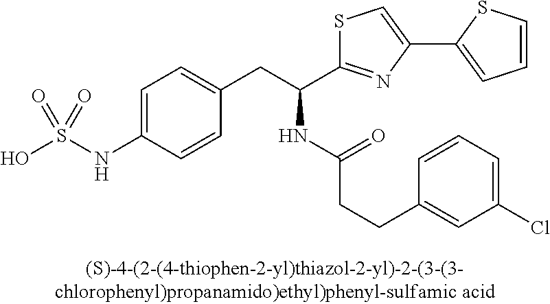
C1=C(NS(O)(=O)=O)C=CC(CC(NC(CCC2=CC(Cl)=CC=C2)=O)C2=NC(C3=CC=CS3)=CS2)=C1
